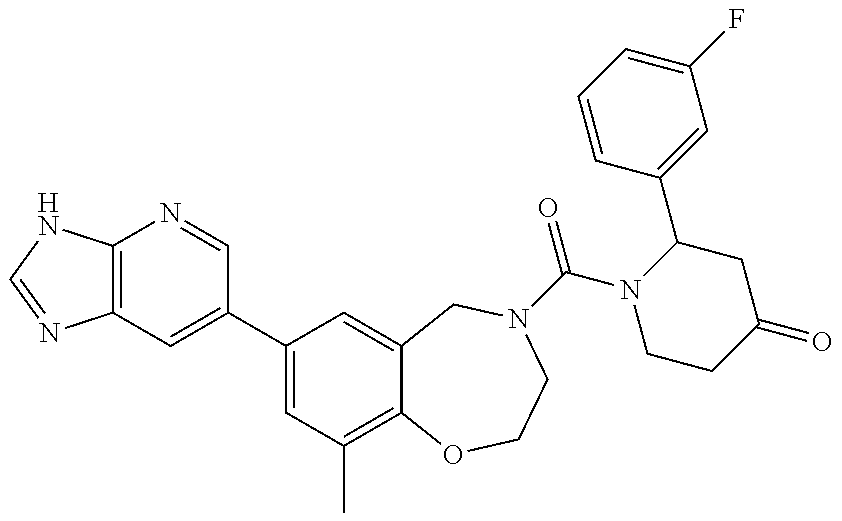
C12=C(C=C(C3=CC(C)=C4C(=C3)CN(C(N3CCC(=O)CC3C3=CC(F)=CC=C3)=O)CCO4)C=N1)N=CN2
